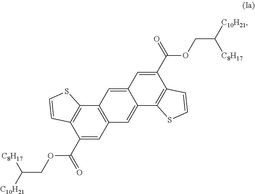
C12=C(C(C(=O)OCC([C10H21])[C8H17])=CC3=C1C=C1C(=C3)C3=C(C(C(OCC([C10H21])[C8H17])=O)=C1)C=CS3)C=CS2
